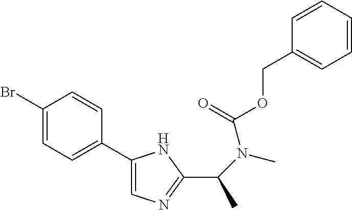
C1(Br)=CC=C(C2=CN=C(C(N(C)C(=O)OCC3=CC=CC=C3)C)N2)C=C1
